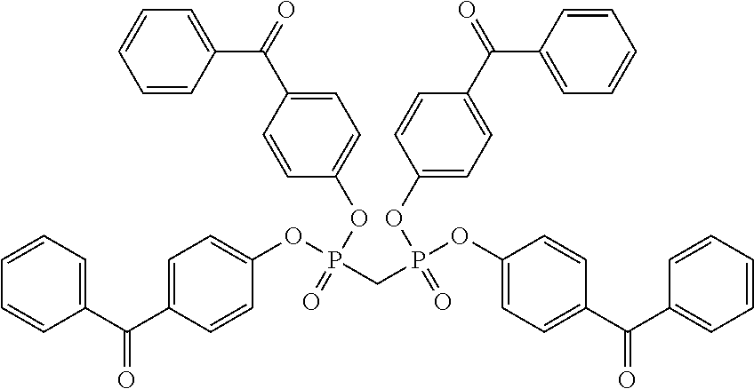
C1(C(C2=CC=C(OP(OC3=CC=C(C(=O)C4=CC=CC=C4)C=C3)(=O)CP(OC3=CC=C(C(=O)C4=CC=CC=C4)C=C3)(=O)OC3=CC=C(C(C4=CC=CC=C4)=O)C=C3)C=C2)=O)=CC=CC=C1
